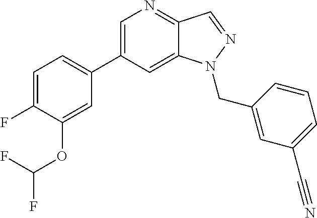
C1=C(C2=CC=C(F)C(OC(F)F)=C2)C=C2C(=N1)C=NN2CC1=CC(C#N)=CC=C1
